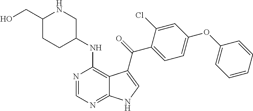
N1=CN=C2C(=C1NC1CNC(CO)CC1)C(C(=O)C1=CC=C(OC3=CC=CC=C3)C=C1Cl)=CN2
